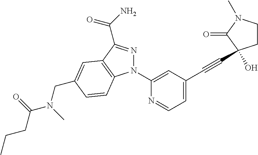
C1(N2N=C(C(=O)N)C3=C2C=CC(CN(C(=O)CCC)C)=C3)=CC(C#CC2(O)CCN(C)C2=O)=CC=N1
